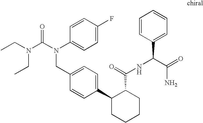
C1(CN(C(=O)N(CC)CC)C2=CC=C(F)C=C2)=CC=C(C2CCCCC2C(NC(C2=CC=CC=C2)C(=O)N)=O)C=C1
